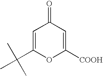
C1=C(C(C)(C)C)OC([COOH])=CC1=O
